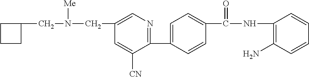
C1CCC1CN(CC1=CN=C(C2=CC=C(C(NC3=C(N)C=CC=C3)=O)C=C2)C([CN])=C1)[Me]
